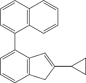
C1=CC2=C(C(C3=CC=CC4=C3C=CC=C4)=C1)C=C(C1CC1)C2
